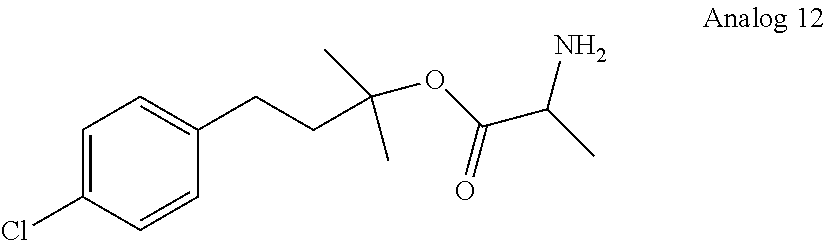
C1=C(Cl)C=CC(CCC(OC(C(C)N)=O)(C)C)=C1
